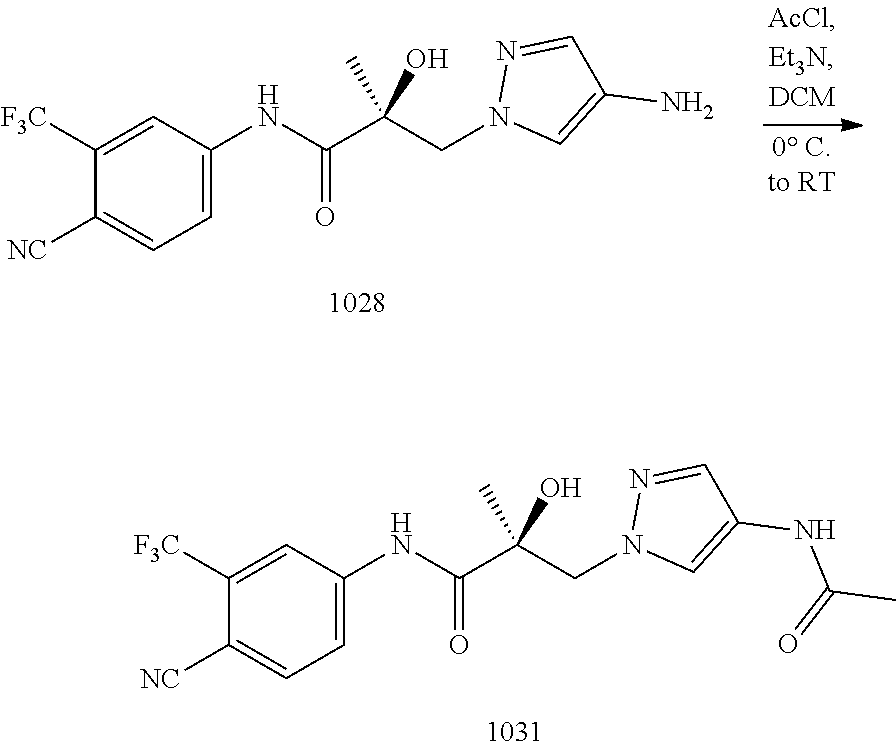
C1=C(NC(C(CN2C=C(N)C=N2)(O)C)=O)C=C([F3C])C([NC])=C1.C1=C(NC(C(CN2C=C(NC(=O)C)C=N2)(O)C)=O)C=C([F3C])C([NC])=C1
